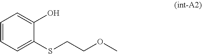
C1=CC=C(SCCOC)C(O)=C1
